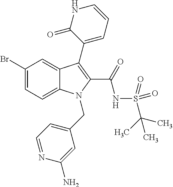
C12=CC=C(Br)C=C1C(C1=CC=CNC1=O)=C(C(=O)NS(C(C)(C)C)(=O)=O)N2CC1=CC=NC(N)=C1
